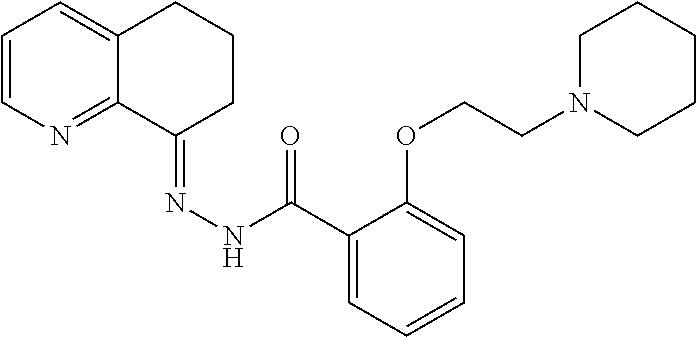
C1=CN=C2C(=C1)CCCC2=NNC(C1=CC=CC=C1OCCN1CCCCC1)=O
